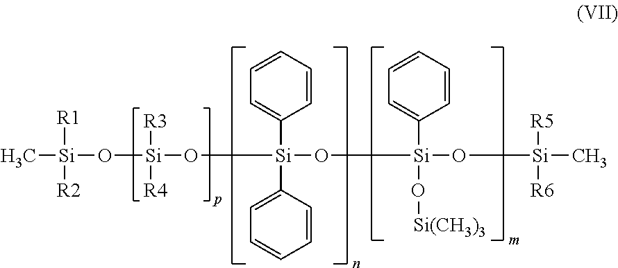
C[Si](O[Si]([R3])([R4])O[Si](C1=CC=CC=C1)(C1=CC=CC=C1)O[Si](O[Si]([R5])(C)[R6])(C1=CC=CC=C1)O[Si(CH3)3])([R1])[R2]
